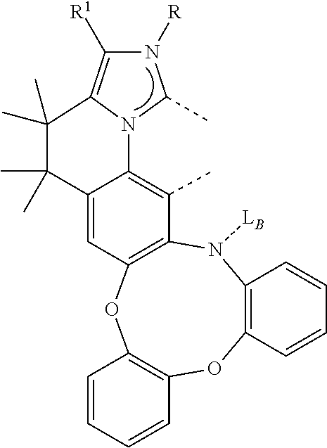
C12=C(N([LB])C3=C(OC4=C(O1)C=CC=C4)C=C1C(=C3C)N3C(C)N([R])C([R1])=C3C(C)(C)C1(C)C)C=CC=C2
